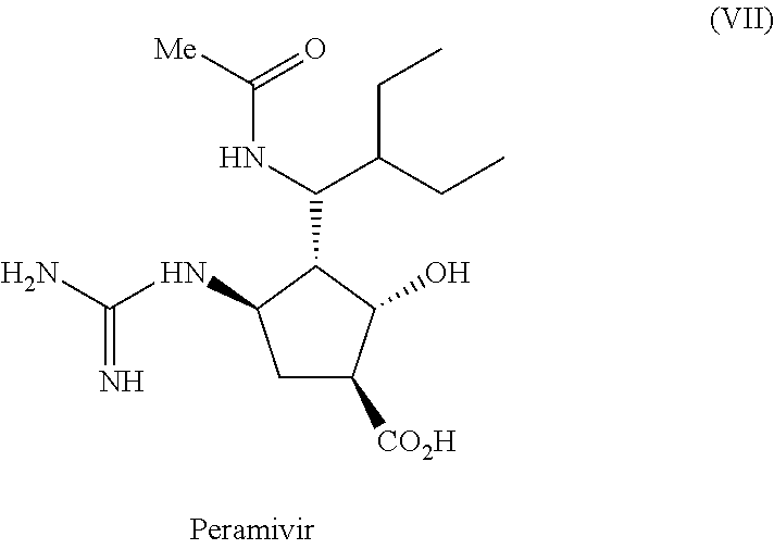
[Me]C(=O)NC(C(CC)CC)C1C(NC(N)=N)CC([CO2H])C1O
